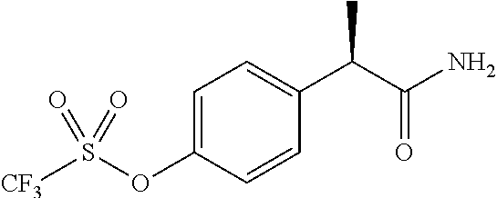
C1=CC(OS([CF3])(=O)=O)=CC=C1C(C(N)=O)C
